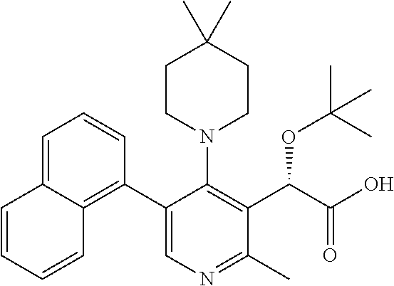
C1=C2C(=C(C3=CN=C(C)C(C(C(O)=O)OC(C)(C)C)=C3N3CCC(C)(C)CC3)C=C1)C=CC=C2
